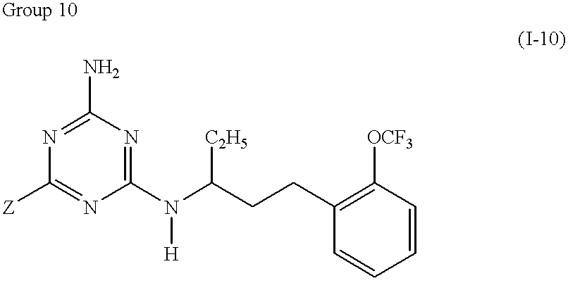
C1(N)=NC([Z])=NC(N(C(CCC2=C([OCF3])C=CC=C2)[C2H5])[H])=N1
